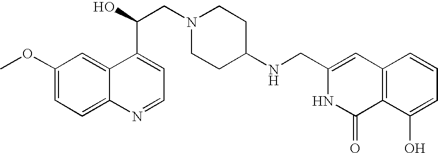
C1(OC)=CC=C2C(=C1)C(C(CN1CCC(NCC3=CC4=C(C(=O)N3)C(O)=CC=C4)CC1)O)=CC=N2
